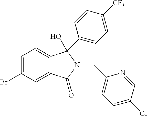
C1=C(Br)C=C2C(=C1)C(C1=CC=C([CF3])C=C1)(O)N(CC1=CC=C(Cl)C=N1)C2=O
